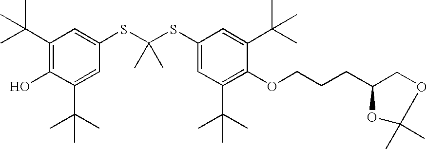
C1(C(C)(C)C)=C(O)C(C(C)(C)C)=CC(SC(SC2=CC(C(C)(C)C)=C(OCCCC3OC(C)(C)OC3)C(C(C)(C)C)=C2)(C)C)=C1
